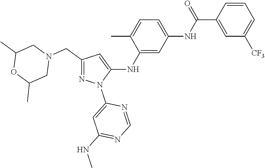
C1(CN2CC(C)OC(C)C2)=NN(C2=CC(NC)=NC=N2)C(NC2=CC(NC(C3=CC([CF3])=CC=C3)=O)=CC=C2C)=C1
